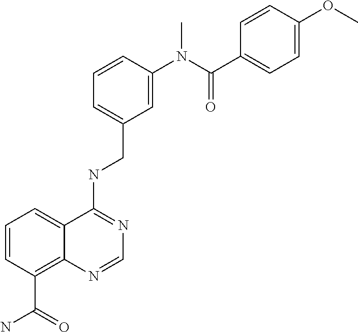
C1=C2C(=C(C(=O)N)C=C1)N=CN=C2NCC1=CC=CC(N(C)C(=O)C2=CC=C(OC)C=C2)=C1
